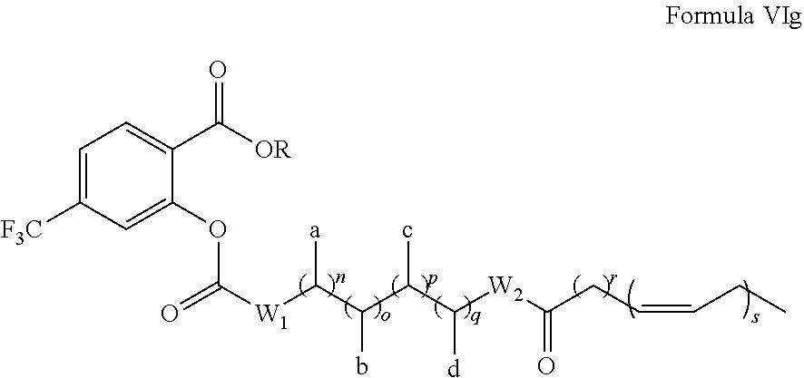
C1=C([F3C])C=C(OC([W1]C(C(C(C([W2]C(CC=CCC)=O)[d])c)b)[a])=O)C(C([OR])=O)=C1
